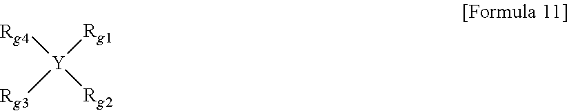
[Rg3][Y]([Rg1])([Rg4])[Rg2]
